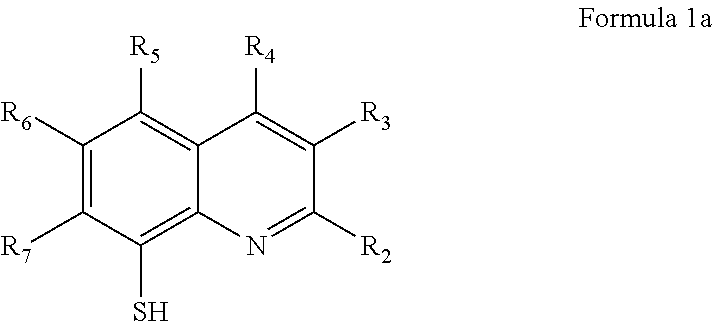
C1([R6])=C([R7])C(S)=C2C(=C1[R5])C([R4])=C([R3])C([R2])=N2
